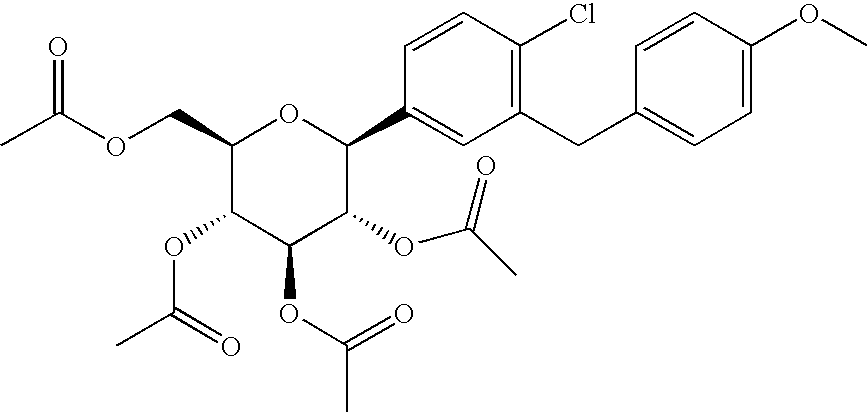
C1(COC(C)=O)C(OC(C)=O)C(OC(C)=O)C(OC(C)=O)C(C2=CC(CC3=CC=C(OC)C=C3)=C(Cl)C=C2)O1
